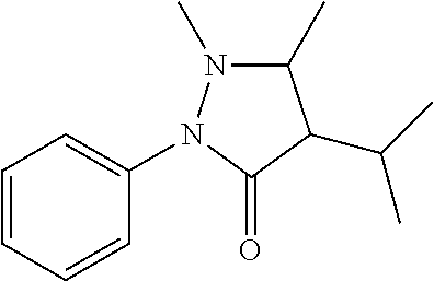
C1=CC=CC(N2N(C)C(C)C(C(C)C)C2=O)=C1
